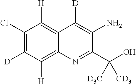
C12=C([H])C(Cl)=C([D])C([H])=C1N=C(C(O)([CD3])[D3C])C(N)=C2[D]
